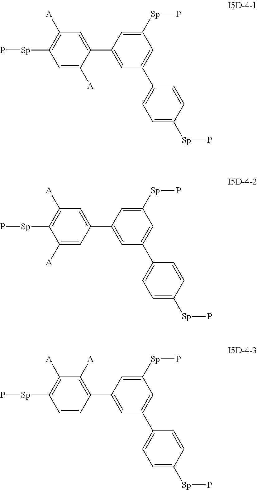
C1=C([Sp]P)C=C(C2=CC=C([Sp]P)C=C2)C=C1C1=CC([A])=C([Sp]P)C=C1[A].C1=C([Sp]P)C=C(C2=CC=C([Sp]P)C=C2)C=C1C1=CC([A])=C([Sp]P)C([A])=C1.C1=C([Sp]P)C=C(C2=CC=C([Sp]P)C=C2)C=C1C1=C([A])C([A])=C([Sp]P)C=C1
